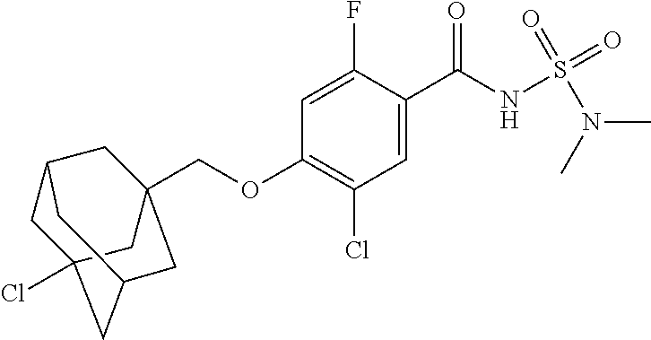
C1=C(F)C(C(NS(N(C)C)(=O)=O)=O)=CC(Cl)=C1OCC12CC3CC(Cl)(CC(C1)C3)C2
